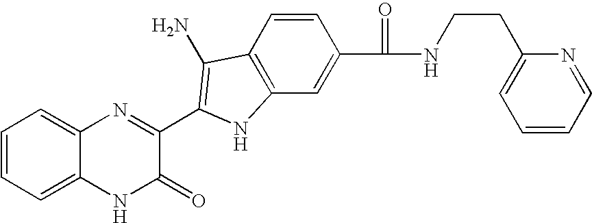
C1=C2C(=CC=C1)N=C(C1=C(N)C3=C(C=C(C(=O)NCCC4=CC=CC=N4)C=C3)N1)C(=O)N2
